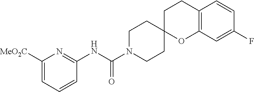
C1([MeO2C])=CC=CC(NC(N2CCC3(CC2)OC2=C(CC3)C=CC(F)=C2)=O)=N1
